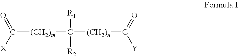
C([(CH2)m]C([R1])([(CH2)n]C(=O)[Y])[R2])([X])=O
